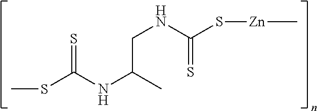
CSC(NC(CNC(S[Zn]C)=S)C)=S
